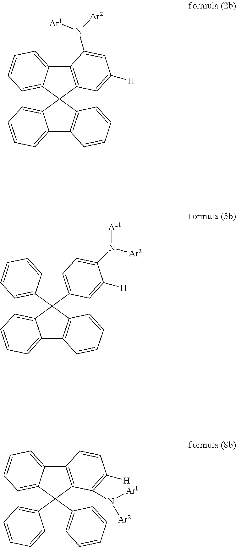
C12=CC=CC=C1C1(C3=C2C=CC=C3)C2=C(C3=CC=CC=C31)C(N([Ar2])[Ar1])=CC([H])=C2.C12=CC=CC=C1C1(C3=C2C=CC=C3)C2=C(C3=CC=CC=C31)C=CC([H])=C2N([Ar1])[Ar2].C12=CC=CC=C1C1(C3=C2C=CC=C3)C2=C(C3=CC=CC=C31)C=C(N([Ar1])[Ar2])C([H])=C2
